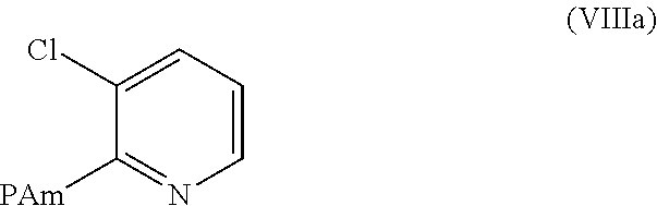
C1(Cl)=CC=CN=C1[PAm]
